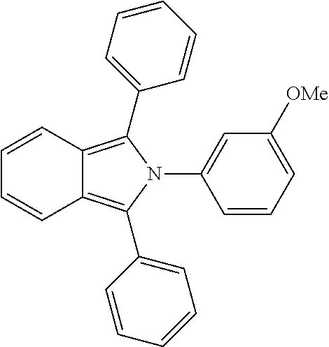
C12=C(C3=CC=CC=C3)N(C3=CC([OMe])=CC=C3)C(C3=CC=CC=C3)=C1C=CC=C2
